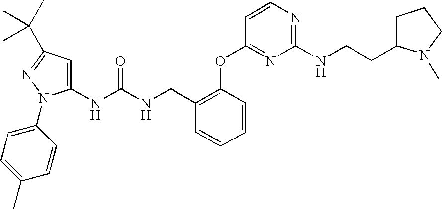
C1(NC(NCC2=C(OC3=NC(NCCC4CCCN4C)=NC=C3)C=CC=C2)=O)=CC(C(C)(C)C)=NN1C1=CC=C(C)C=C1
